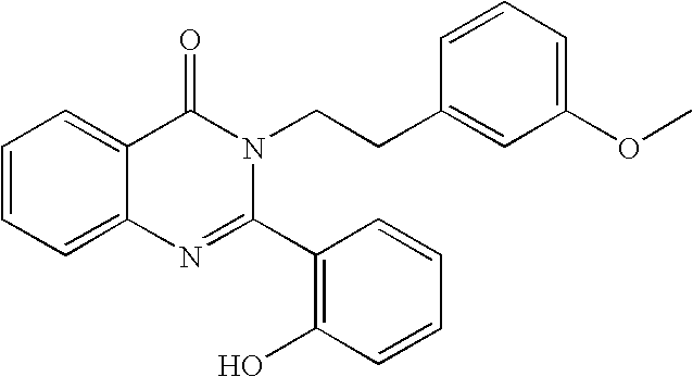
C1=CC=C2C(=C1)C(=O)N(CCC1=CC(OC)=CC=C1)C(C1=C(O)C=CC=C1)=N2
